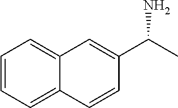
C1=CC=C2C(=C1)C=C(C(C)N)C=C2
